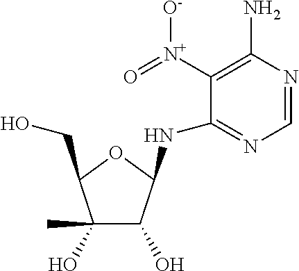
C1=NC(N)=C([N+](=O)[O-])C(NC2C(O)C(O)(C)C(CO)O2)=N1
